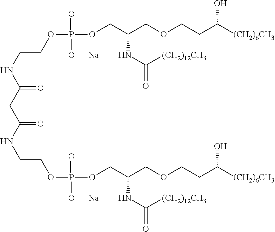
C(C(NCCOP(OCC(COCCC([(CH2)6CH3])O)NC(=O)[(CH2)12CH3])(=O)[O      Na])=O)C(NCCOP(OCC(COCCC([(CH2)6CH3])O)NC(=O)[(CH2)12CH3])(=O)[O      Na])=O
